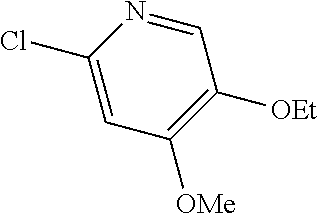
C1=NC(Cl)=CC([OMe])=C1[OEt]
